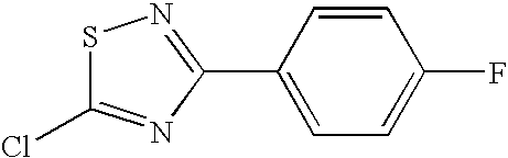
S1C(Cl)=NC(C2=CC=C(F)C=C2)=N1
